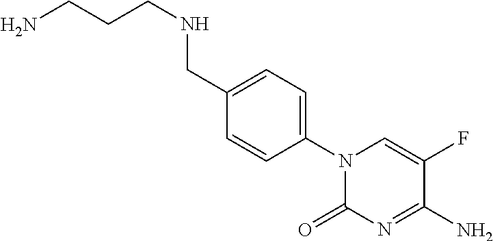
N1(C2=CC=C(CNCCCN)C=C2)C(=O)N=C(N)C(F)=C1
